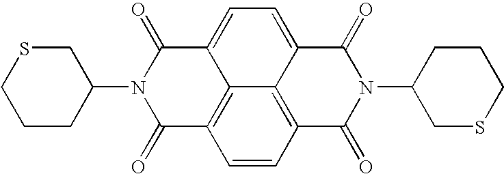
C1SCCCC1N1C(=O)C2=C3C(=CC=C4C3=C(C=C2)C(=O)N(C2CSCCC2)C4=O)C1=O
